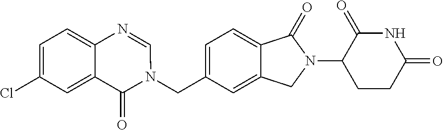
N1(CC2=CC=C3C(=C2)CN(C2CCC(=O)NC2=O)C3=O)C=NC2=CC=C(Cl)C=C2C1=O
